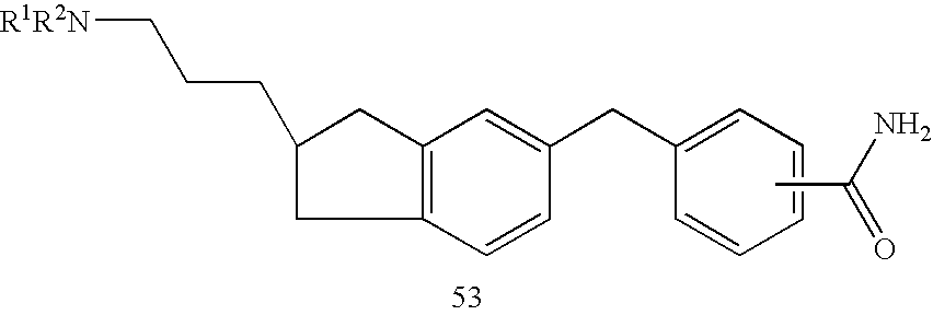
C1=CC(CC2=CC=CC=C2)=CC2=C1CC(CCC[R1R2N])C2.CC(=O)N
